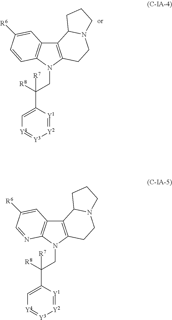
C12=C(N(CC([R8])(C3=C[Y4]=[Y3][Y2]=[Y1]3)[R7])C3=C1C=C([R6])C=N3)CCN1C2CCC1.C12=C(N(CC([R8])(C3=C[Y4]=[Y3][Y2]=[Y1]3)[R7])C3=C1C=C([R6])C=C3)CCN1C2CCC1
